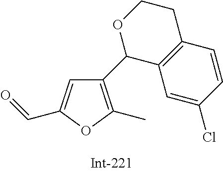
C1(C2C3=C(CCO2)C=CC(Cl)=C3)=C(C)OC(C=O)=C1
